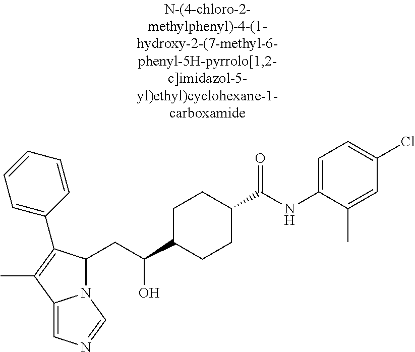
N12C(CC(C3CCC(C(NC4=CC=C(Cl)C=C4C)=O)CC3)O)C(C3=CC=CC=C3)=C(C)C1=CN=C2
